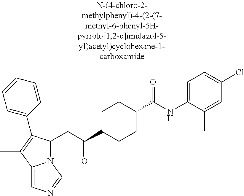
N12C(CC(C3CCC(C(NC4=CC=C(Cl)C=C4C)=O)CC3)=O)C(C3=CC=CC=C3)=C(C)C1=CN=C2
